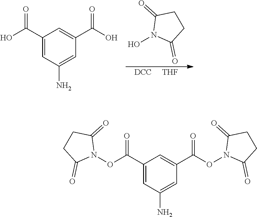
C1C(=O)N(OC(C2=CC(C(ON3C(=O)CCC3=O)=O)=CC(N)=C2)=O)C(=O)C1.[DCC].[THF].C1C(=O)N(O)C(=O)C1.C1=C(C(=O)O)C=C(N)C=C1C(=O)O
